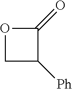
C1(=O)OCC1[Ph]
